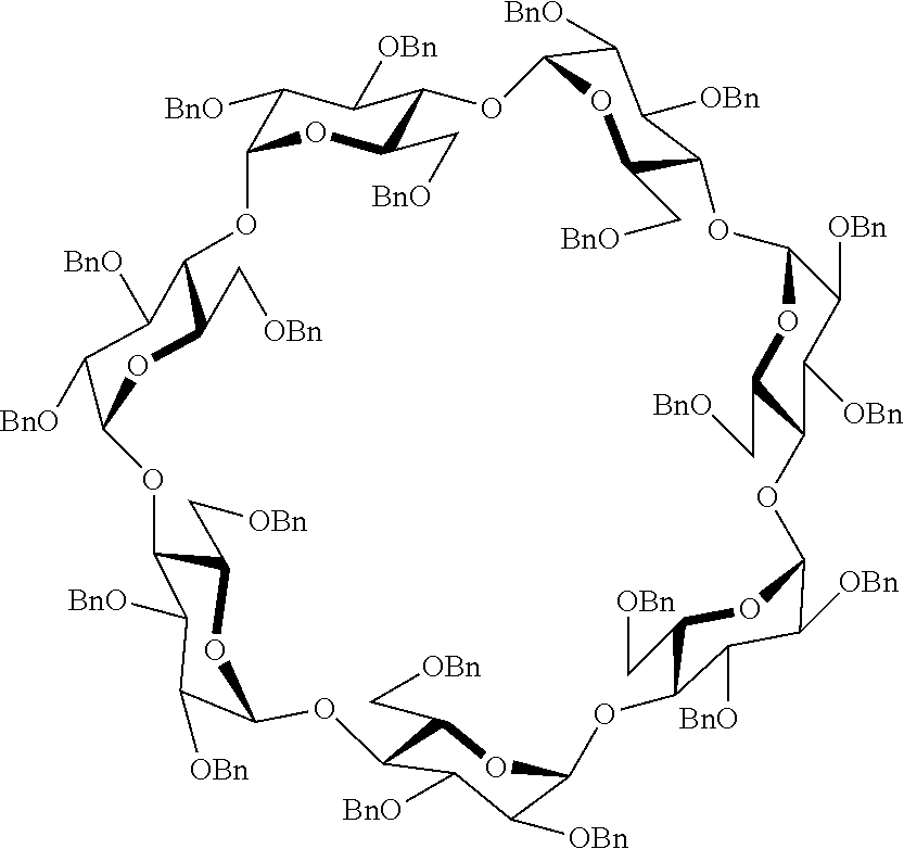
C1([BnO])C2OC(C[BnO])C(C1[OBn])OC1C([BnO])C([OBn])C(C(C[BnO])O1)OC1C([OBn])C([OBn])C(C(C[BnO])O1)OC1C([OBn])C([BnO])C(C(C[OBn])O1)OC1C([OBn])C([BnO])C(C(C[OBn])O1)OC1C([OBn])C([BnO])C(OC3C([BnO])C([BnO])C(O2)C(C[OBn])O3)C(C[OBn])O1
